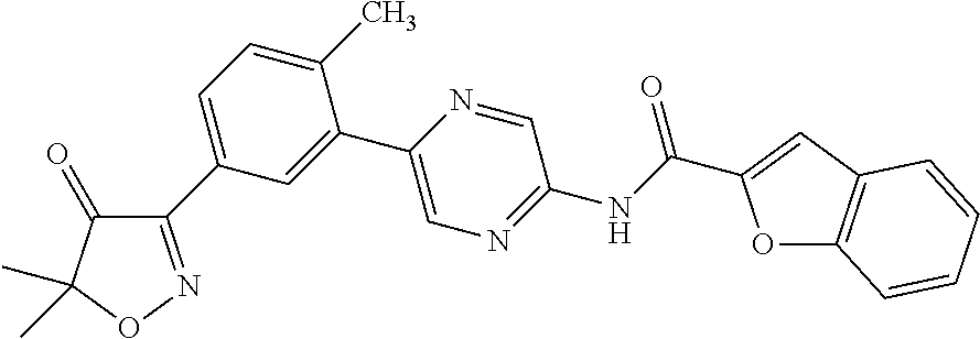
C1(C2=CC(C3=NOC(C)(C)C3=O)=CC=C2C)=CN=C(NC(=O)C2=CC3=C(O2)C=CC=C3)C=N1
